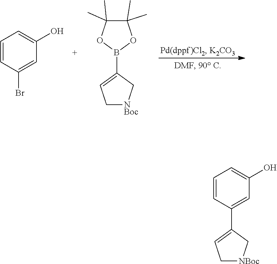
C1=CC(Br)=CC(O)=C1.C1[NBoc]CC(B2OC(C)(C)C(C)(C)O2)=C1.C1=CC(C2=CC[NBoc]C2)=CC(O)=C1
